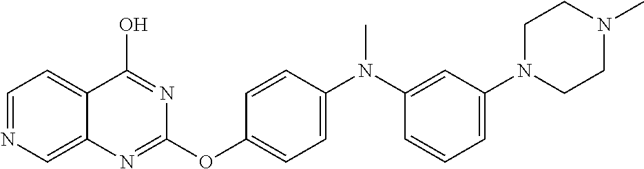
C1=NC=C2C(=C1)C(O)=NC(OC1=CC=C(N(C3=CC(N4CCN(C)CC4)=CC=C3)C)C=C1)=N2
